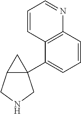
C12(C3=CC=CC4=C3C=CC=N4)C(CNC1)C2
